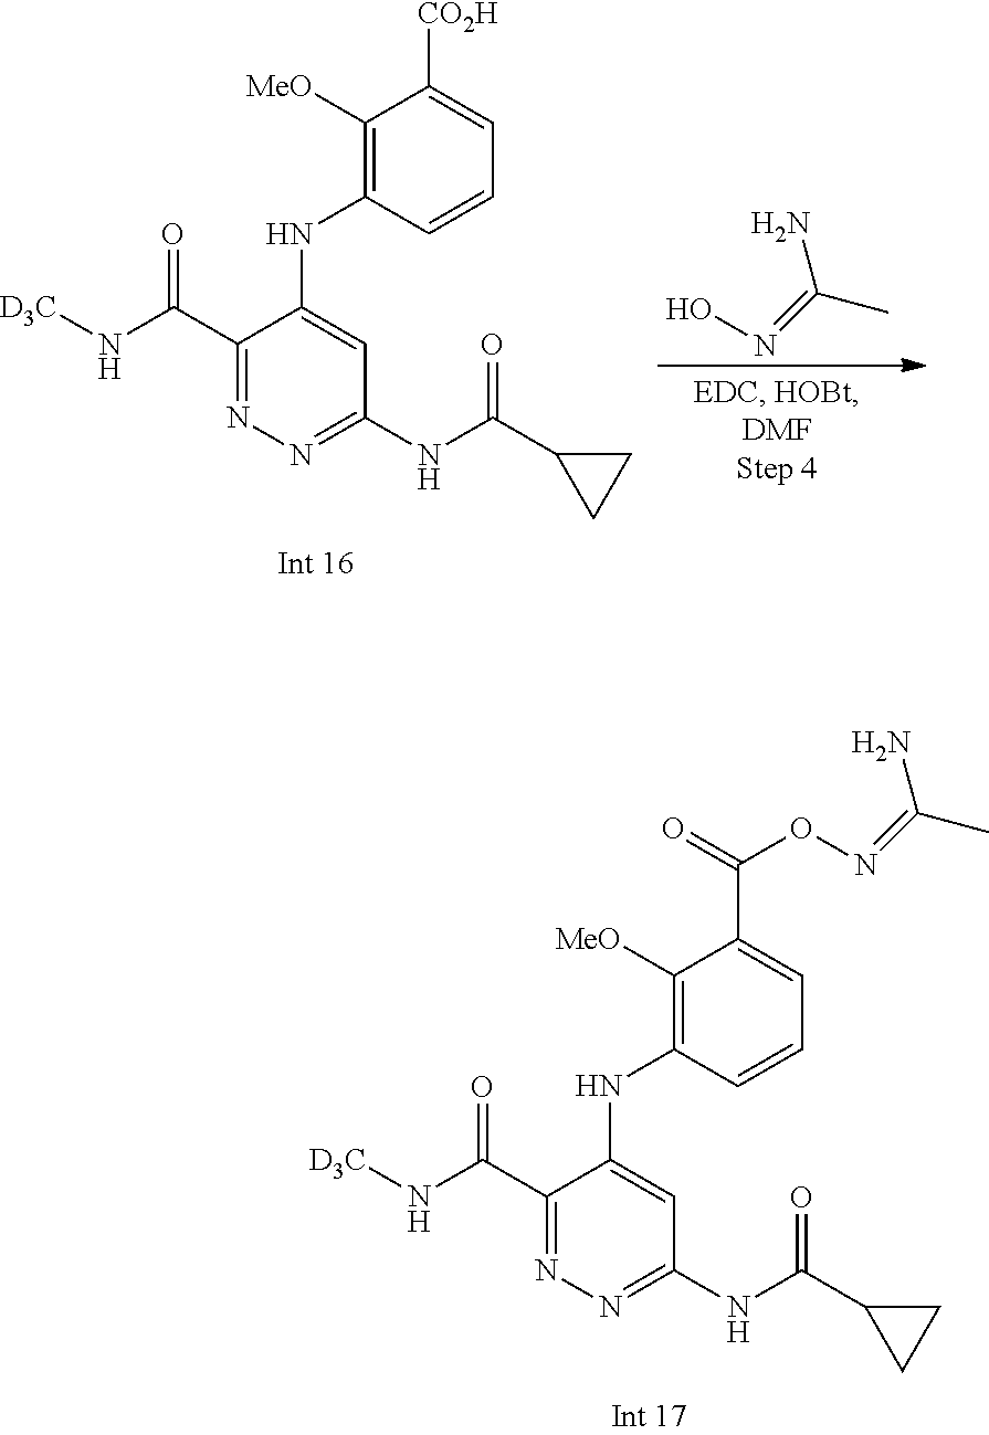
[D3C]NC(C1=NN=C(NC(=O)C2CC2)C=C1NC1=C([MeO])C(C(=O)ON=C(C)N)=CC=C1)=O.[D3C]NC(C1=NN=C(NC(=O)C2CC2)C=C1NC1=C([MeO])C([CO2H])=CC=C1)=O.ON=C(C)N
